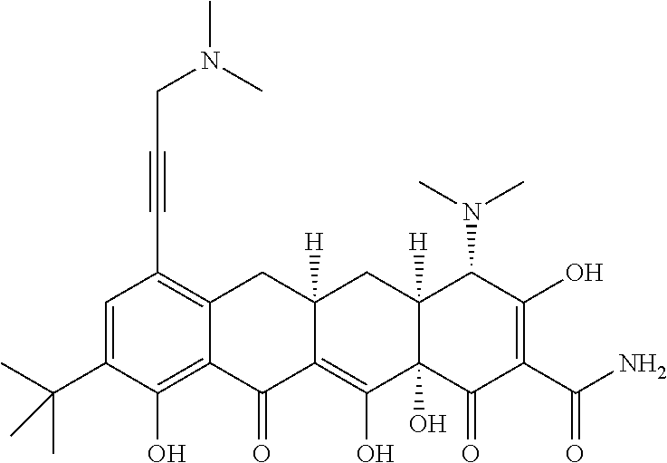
C1=C(C(C)(C)C)C(O)=C2C(=C1C#CCN(C)C)CC1([H])C(=C(O)C3(O)C([H])(C1)C(N(C)C)C(O)=C(C(N)=O)C3=O)C2=O
